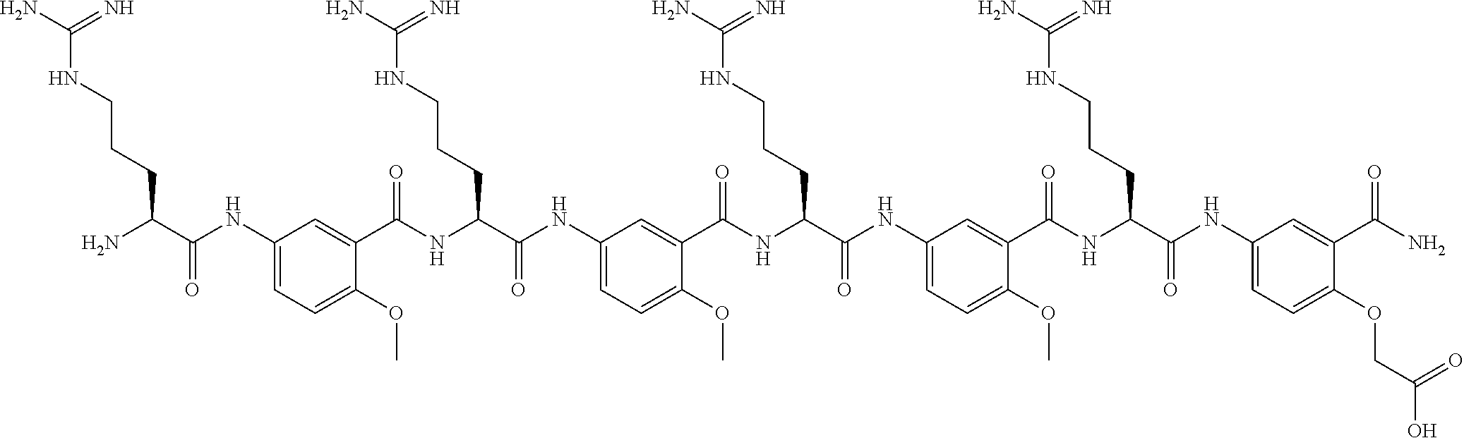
C1(NC(C(N)CCCNC(N)=N)=O)=CC=C(OC)C(C(NC(C(NC2=CC=C(OC)C(C(NC(C(NC3=CC=C(OC)C(C(NC(C(NC4=CC=C(OCC(O)=O)C(C(N)=O)=C4)=O)CCCNC(N)=N)=O)=C3)=O)CCCNC(N)=N)=O)=C2)=O)CCCNC(N)=N)=O)=C1
